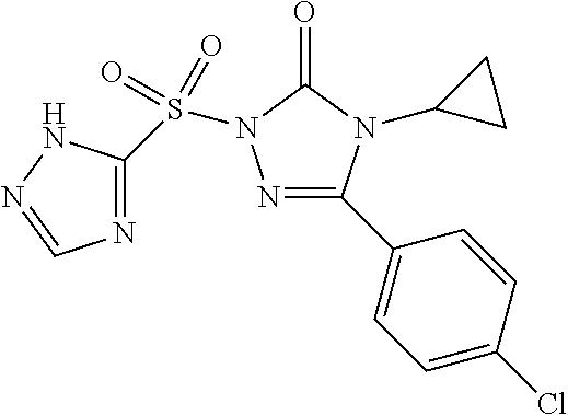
N1=C(C2=CC=C(Cl)C=C2)N(C2CC2)C(=O)N1S(C1=NC=NN1)(=O)=O
